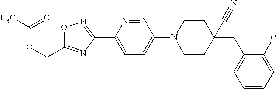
CC(=O)OCC1=NC(C2=CC=C(N3CCC(CC4=CC=CC=C4Cl)(C#N)CC3)N=N2)=NO1
